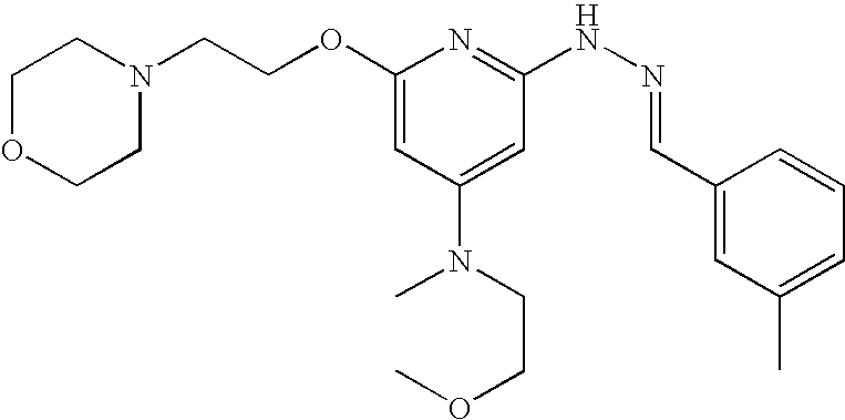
C1(OCCN2CCOCC2)=CC(N(CCOC)C)=CC(NN=CC2=CC(C)=CC=C2)=N1
